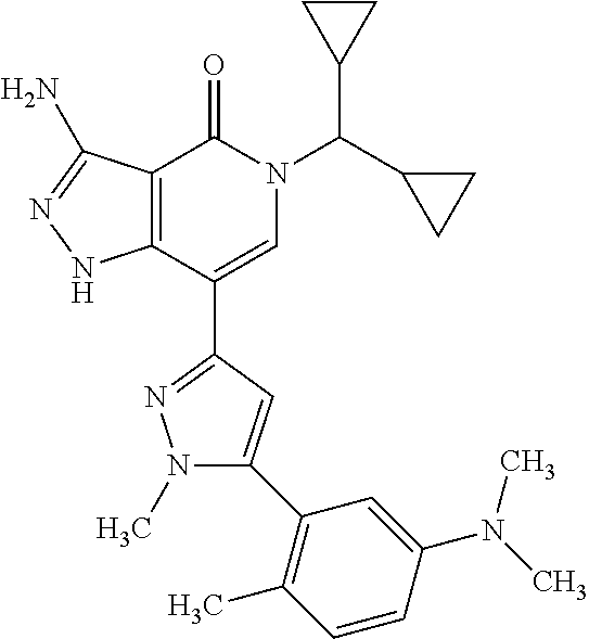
C12=C(C(C3=NN(C)C(C4=C(C)C=CC(N(C)C)=C4)=C3)=CN(C(C3CC3)C3CC3)C1=O)NN=C2N
